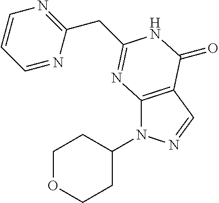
C12=C(C=NN1C1CCOCC1)C(=O)NC(CC1=NC=CC=N1)=N2
